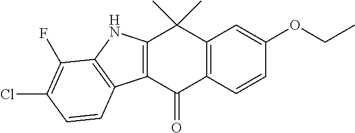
C12=C(C(=O)C3=C(C1(C)C)C=C(OCC)C=C3)C1=C(N2)C(F)=C(Cl)C=C1
